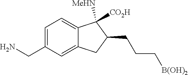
[B(OH)2]CCCC1C([CO2H])([MeHN])C2=CC=C(CN)C=C2C1
